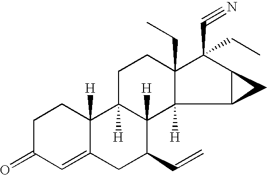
C1C2([H])C([H])(C3([H])C(CC)(C1)C(C#N)(CC)C1C3C1)C(C=C)CC1=CC(=O)CCC21[H]
